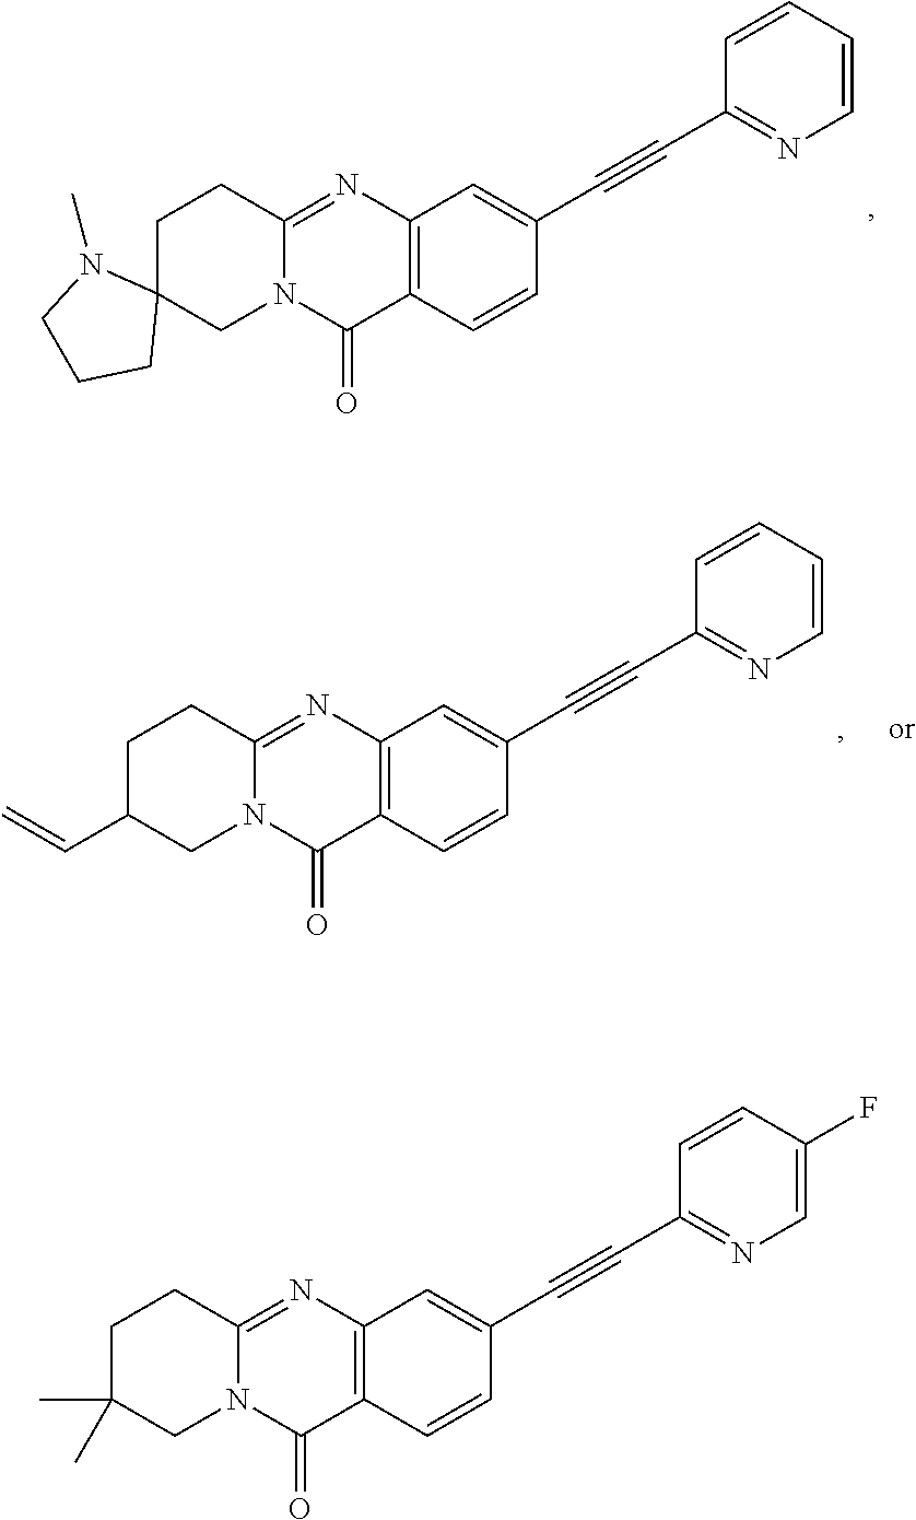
C12=C(C=CC(C#CC3=NC=CC=C3)=C1)C(=O)N1C(=N2)CCC2(C1)N(C)CCC2.C12=C(C=CC(C#CC3=NC=CC=C3)=C1)C(=O)N1C(=N2)CCC(C=C)C1.C12=C(C=CC(C#CC3=NC=C(F)C=C3)=C1)C(=O)N1C(=N2)CCC(C)(C)C1
